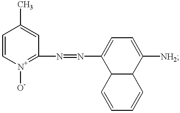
C1=C[N+]([O-])=C(N=NC2=CC=C([NH2])C3C2C=CC=C3)C=C1C
